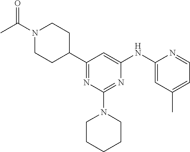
C1(C2CCN(C(C)=O)CC2)=NC(N2CCCCC2)=NC(NC2=CC(C)=CC=N2)=C1
